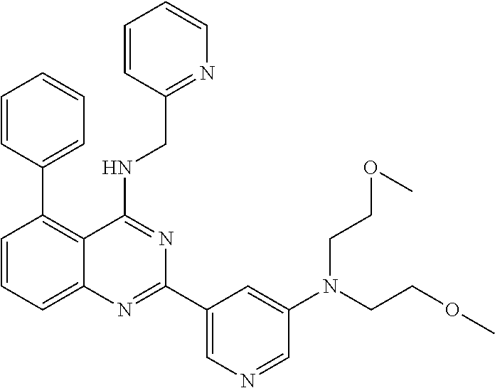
C1=CC=C2C(=C1C1=CC=CC=C1)C(NCC1=NC=CC=C1)=NC(C1=CN=CC(N(CCOC)CCOC)=C1)=N2
